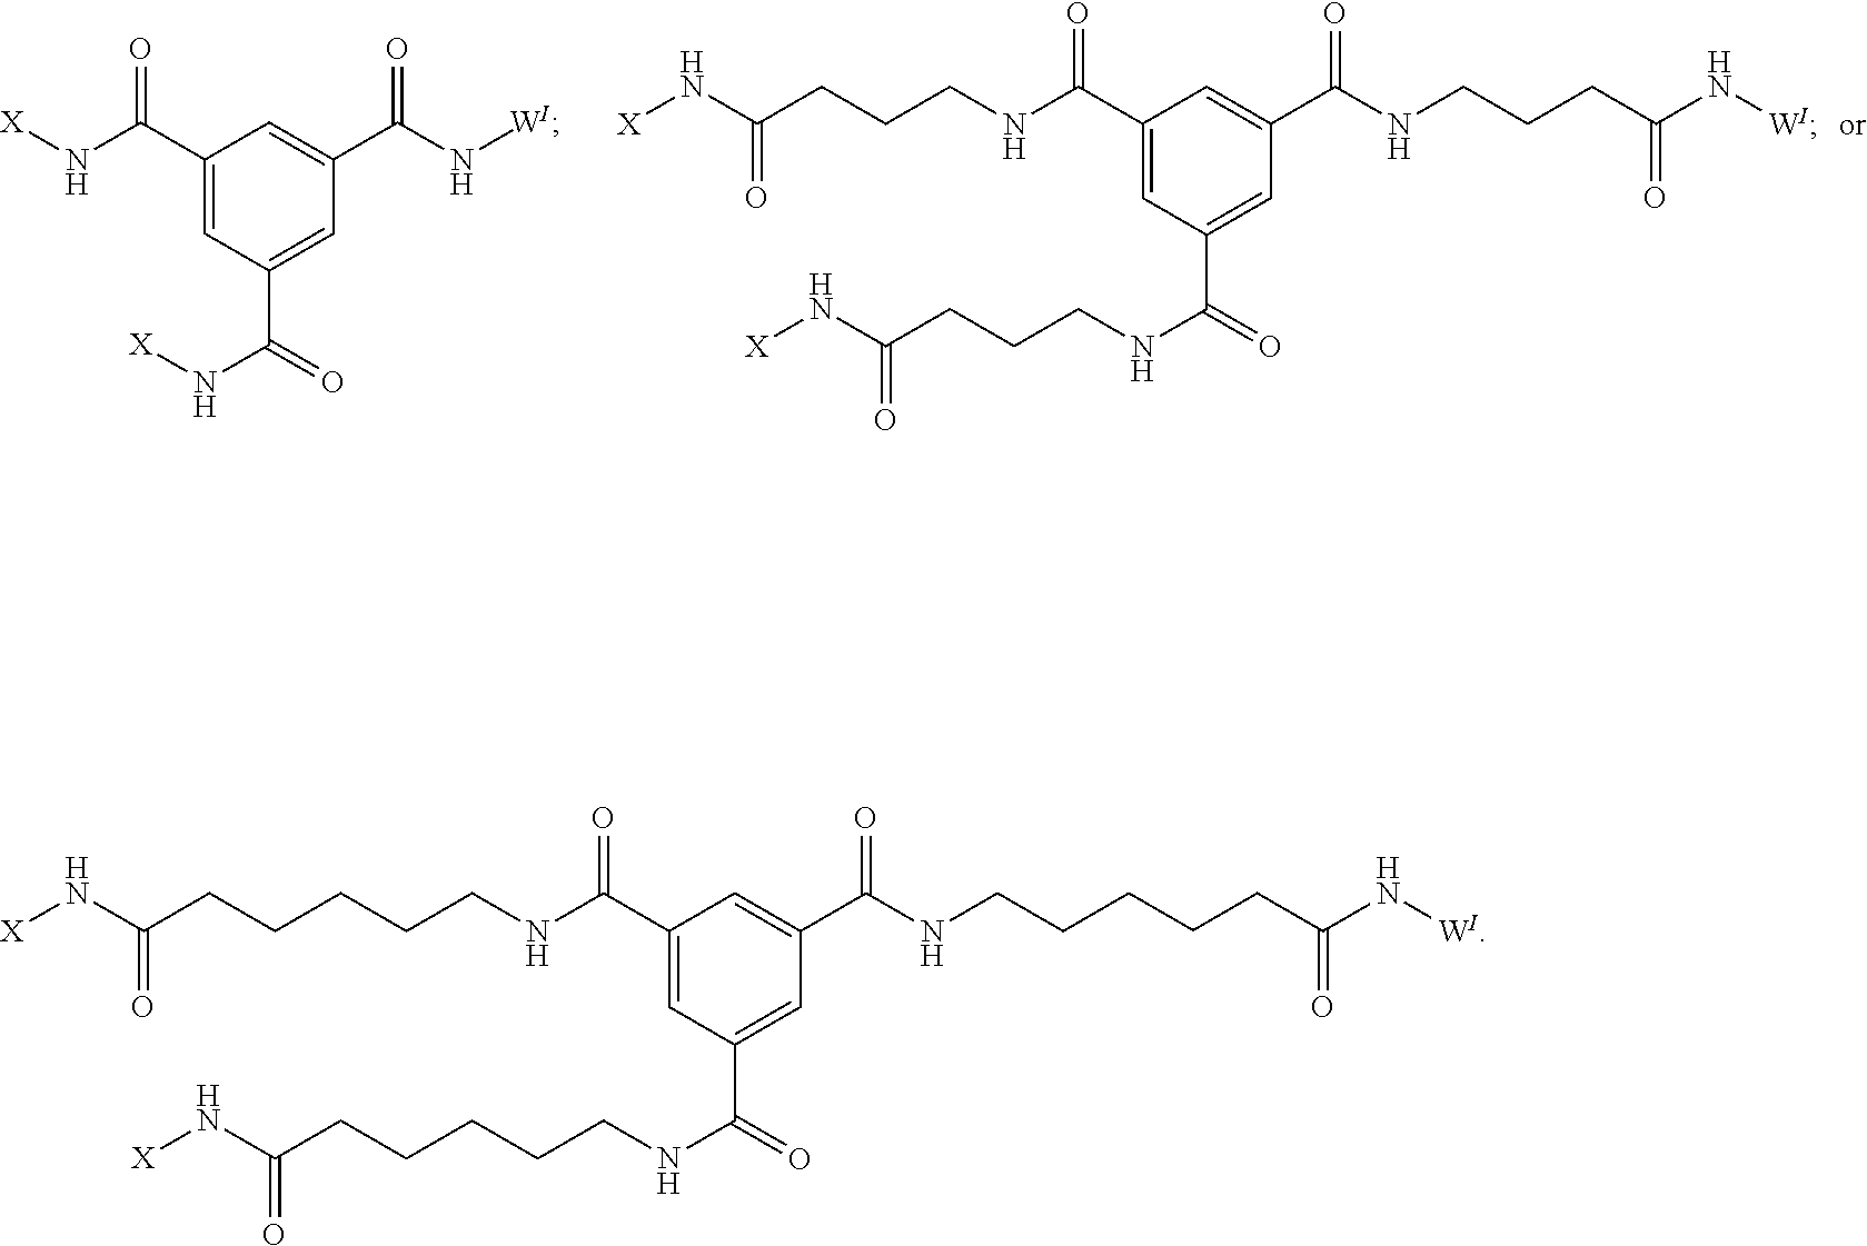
C(NC(C1=CC(C(NCCCC(N[X])=O)=O)=CC(C(NCCCC(N[WI])=O)=O)=C1)=O)CCC(N[X])=O.[X]NC(C1=CC(C(N[X])=O)=CC(C(N[WI])=O)=C1)=O.C(NC(C1=CC(C(NCCCCCC(N[X])=O)=O)=CC(C(NCCCCCC(N[WI])=O)=O)=C1)=O)CCCCC(N[X])=O
